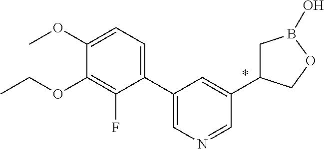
C1(C2=CC=C(OC)C(OCC)=C2F)=CN=CC(C2CB(O)OC2)=C1
